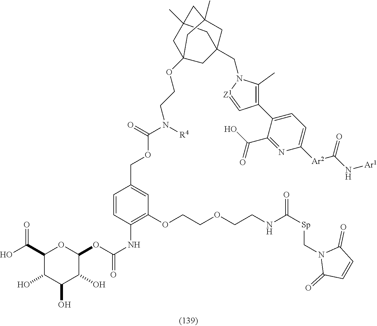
C1(C(O)=O)C(O)C(O)C(O)C(OC(NC2=C(OCCOCCNC([Sp]CN3C(=O)C=CC3=O)=O)C=C(COC(N([R4])CCOC34CC5(C)CC(C)(CC(CN6C(C)=C(C7=CC=C([Ar2]C(N[Ar1])=O)N=C7C(O)=O)C=[Z1]6)(C3)C5)C4)=O)C=C2)=O)O1
